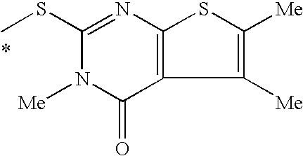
C1(SC)=NC2=C(C(=O)N1[Me])C([Me])=C([Me])S2
